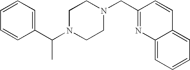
C(N1CCN(CC2=NC3=CC=CC=C3C=C2)CC1)(C1=CC=CC=C1)C
